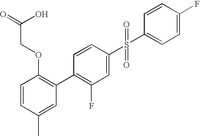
C1=CC(C)=CC(C2=C(F)C=C(S(=O)(=O)C3=CC=C(F)C=C3)C=C2)=C1OCC(=O)O
